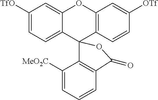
C1([TfO])=CC=C2C(=C1)OC1=C(C=CC([OTf])=C1)C21C2=C(C=CC=C2[MeO2C])C(=O)O1
